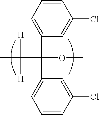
CC([H])(C(C1=CC=CC(Cl)=C1)(OC)C1=CC=CC(Cl)=C1)[H]
